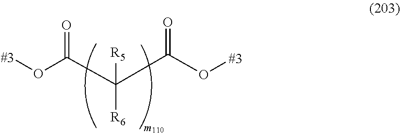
C(C(C(=O)O[#3])([R6])[R5])(O[#3])=O
